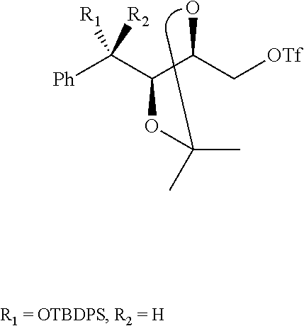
[OTf]CC(C(C([Ph])([R1])[R2])OC(C)C)O
